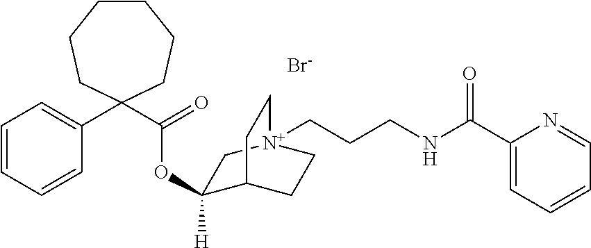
[Br-].C1(OC(C2(C3=CC=CC=C3)CCCCCC2)=O)([H])C2CC[N+](CCCNC(C3=CC=CC=N3)=O)(C1)CC2
